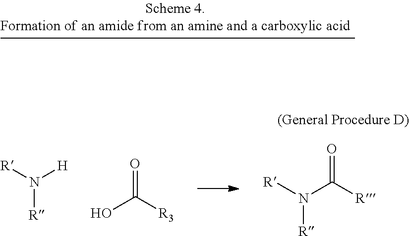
OC([R3])=O.N([R])([R])[H].N(C([R])=O)([R])[R]
